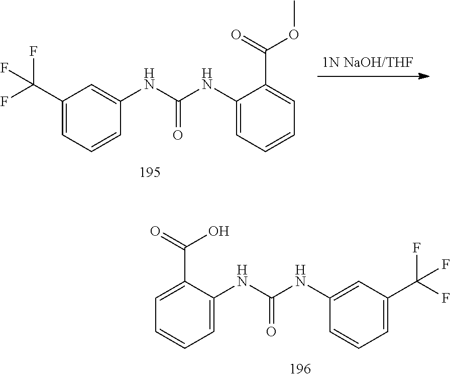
C1=C(C(F)(F)F)C=C(NC(NC2=CC=CC=C2C(O)=O)=O)C=C1.C1=C(C(F)(F)F)C=C(NC(NC2=CC=CC=C2C(OC)=O)=O)C=C1
